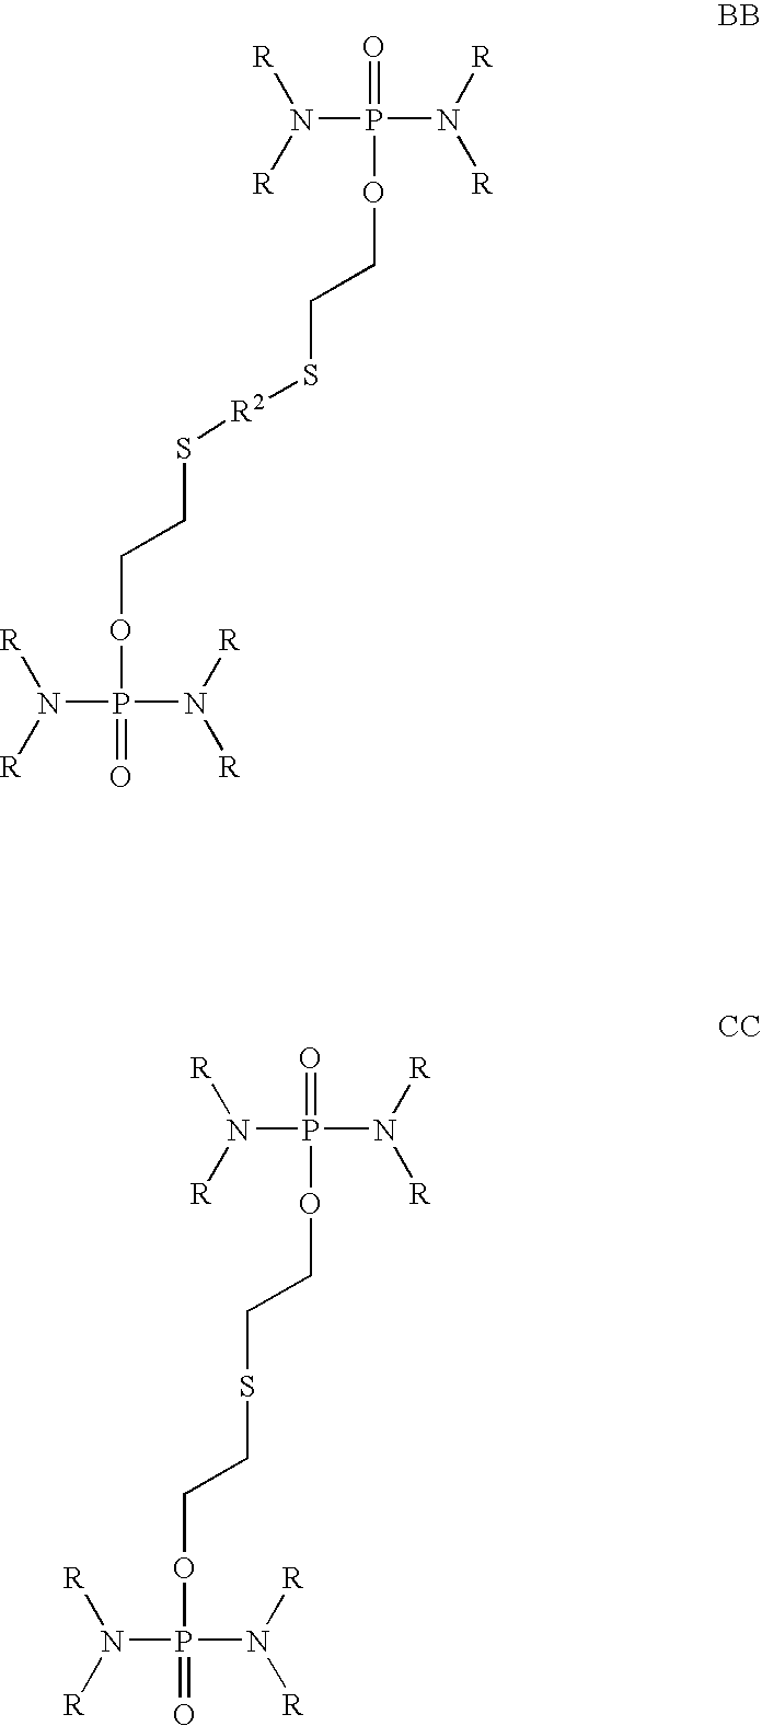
N(P(N([R])[R])(=O)OCCSCCOP(N([R])[R])(N([R])[R])=O)([R])[R].N(P(N([R])[R])(=O)OCCS[R2]SCCOP(N([R])[R])(N([R])[R])=O)([R])[R]
